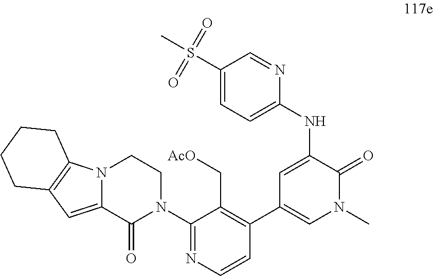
N12C(=CC3=C1CCCC3)C(=O)N(C1=NC=CC(C3=CN(C)C(=O)C(NC4=CC=C(S(=O)(=O)C)C=N4)=C3)=C1C[AcO])CC2
